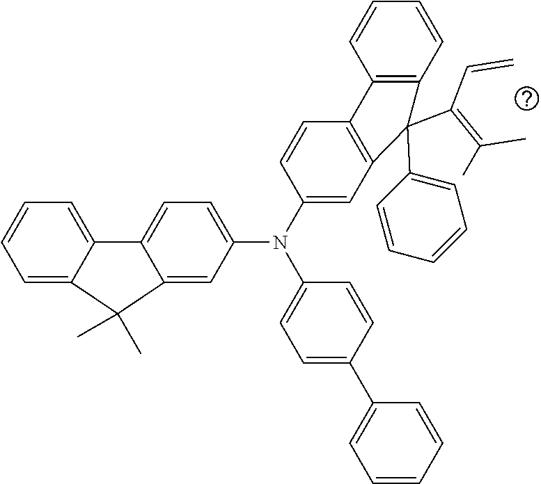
C1=CC=C2C(=C1)C1=CC=C(N(C3=CC4=C(C=C3)C3=C(C=CC=C3)C4(C3=CC=CC=C3)C(=C(C)C)C=C)C3=CC=C(C4=CC=CC=C4)C=C3)C=C1C2(C)C
